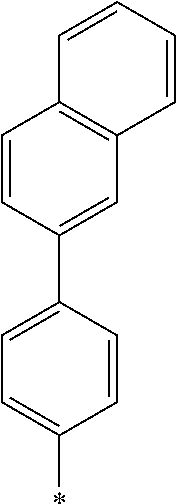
C1=CC(C2=CC=C(*)C=C2)=CC2=C1C=CC=C2
